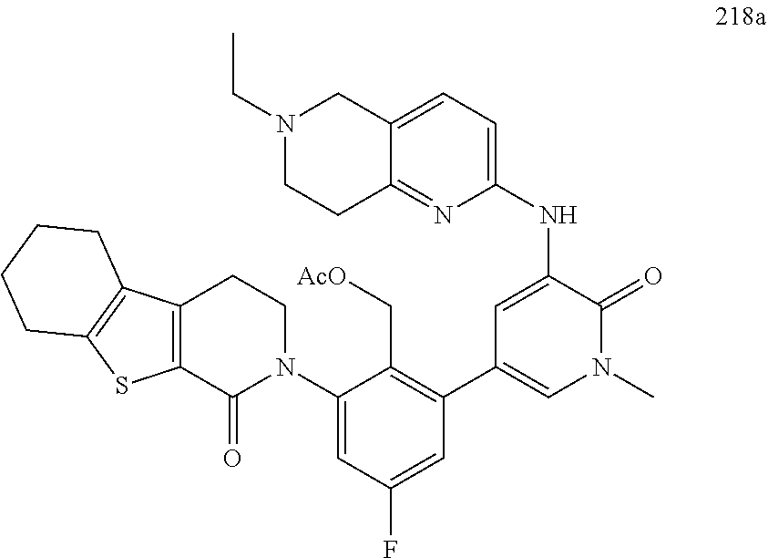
C1=C(NC2=CC=C3C(=N2)CCN(CC)C3)C(=O)N(C)C=C1C1=C(C[AcO])C(N2CCC3=C(C2=O)SC2=C3CCCC2)=CC(F)=C1
